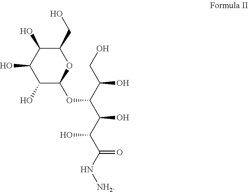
C1(O)C(CO)OC(OC(C(CO)O)C(C(C(N[NH2])=O)O)O)C(O)C1O
